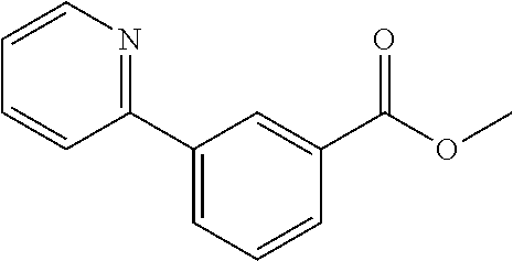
C1(C2=NC=CC=C2)=CC=CC(C(OC)=O)=C1
